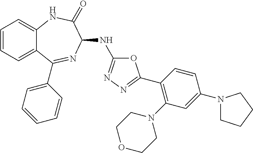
C1(C2=NN=C(NC3N=C(C4=CC=CC=C4)C4=CC=CC=C4NC3=O)O2)=C(N2CCOCC2)C=C(N2CCCC2)C=C1
